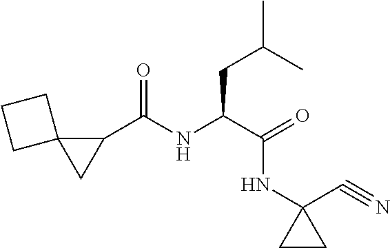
C1(C(NC(C(NC2(C#N)CC2)=O)CC(C)C)=O)C2(C1)CCC2
